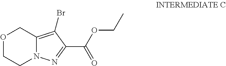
O1CCN2C(=C(Br)C(C(OCC)=O)=N2)C1
